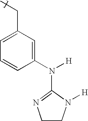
C1(CC)=CC=CC(N([H])C2=NCCN2[H])=C1
